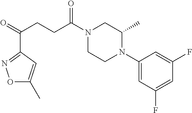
C1(N2CCN(C(CCC(=O)C3=NOC(C)=C3)=O)CC2C)=CC(F)=CC(F)=C1
